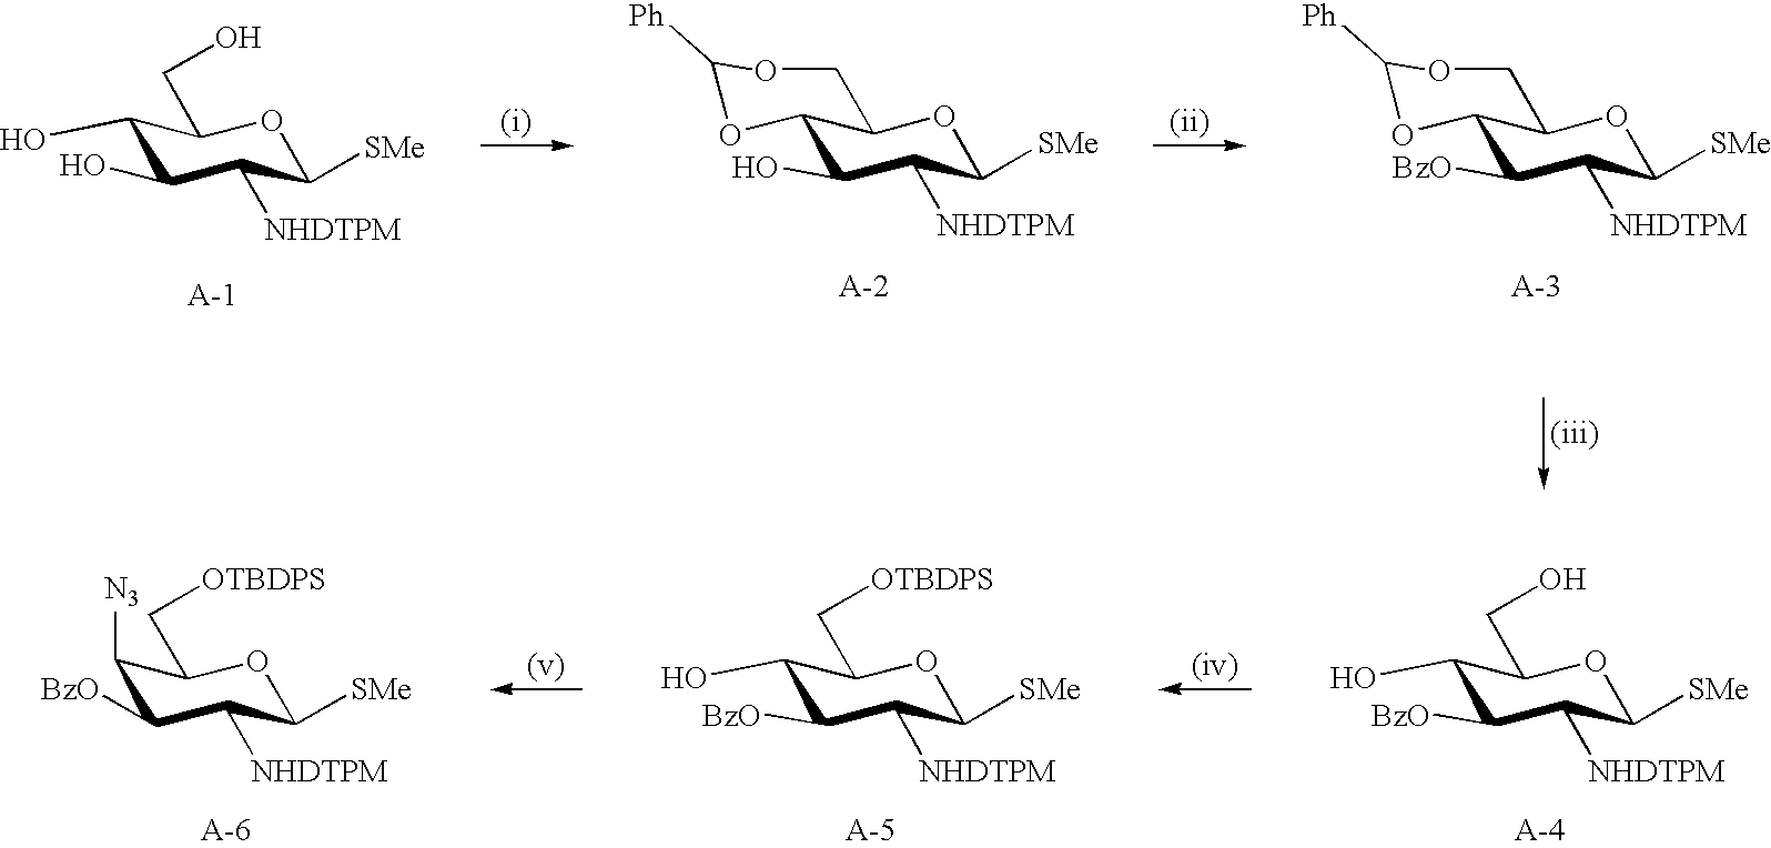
C1(O)C(O)C([NHDTPM])C([SMe])OC1CO.C12C(O)C([NHDTPM])C([SMe])OC1COC([Ph])O2.C12C([BzO])C([NHDTPM])C([SMe])OC1COC([Ph])O2.C1(O)C([BzO])C([NHDTPM])C([SMe])OC1CO.C1(O)C([BzO])C([NHDTPM])C([SMe])OC1C[OTBDPS].C1([N3])C([BzO])C([NHDTPM])C([SMe])OC1C[OTBDPS]
